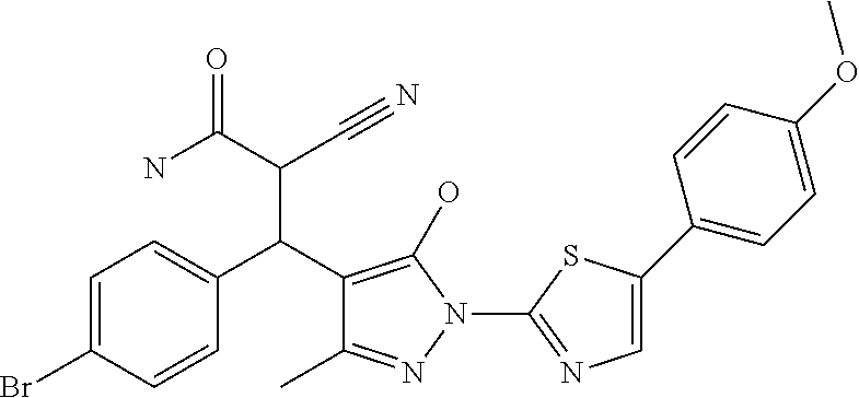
C1=C(Br)C=CC(C(C2=C(O)N(C3=NC=C(C4=CC=C(OC)C=C4)S3)N=C2C)C(C(N)=O)C#N)=C1
